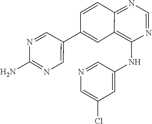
N1=CC(C2=CC3=C(NC4=CC(Cl)=CN=C4)N=CN=C3C=C2)=CN=C1N
